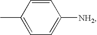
C1=CC(C)=CC=C1[NH2]
